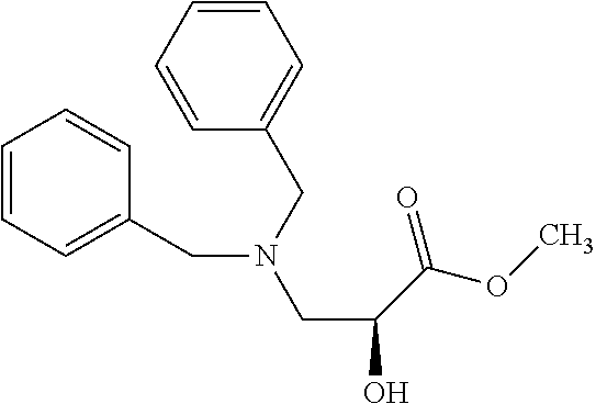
C1=CC=CC(CN(CC2=CC=CC=C2)CC(O)C(OC)=O)=C1
